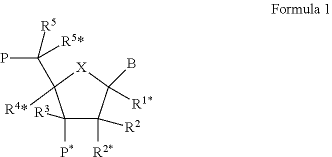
C1([P*])([R3])C([R2*])([R2])C([R1*])(B)[X]C1([R4*])C(P)([R5])[R5*]
